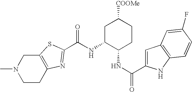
N(C1C(NC(=O)C2=CC3=C(N2)C=CC(F)=C3)CCC([COOMe])C1)C(=O)C1=NC2=C(CN(C)CC2)S1
